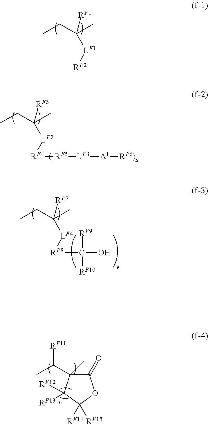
CCC(C)([RF1])[LF1][RF2].CCC(C)([RF3])[LF2][RF4][RF5][LF3][A1][RF6)u].C1(=O)C(C(C)[RF11])(C)C([RF12])([RF13])C([RF15])([RF14])O1.CCC(C)([RF7])[LF4][RF8]C([RF9])([RF10])O
